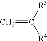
C=C([R3])[R4]
